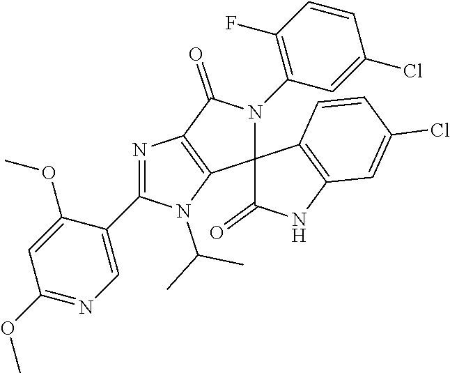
N1=C(C2=CN=C(OC)C=C2OC)N(C(C)C)C2=C1C(=O)N(C1=C(F)C=CC(Cl)=C1)C21C(=O)NC2=C1C=CC(Cl)=C2
